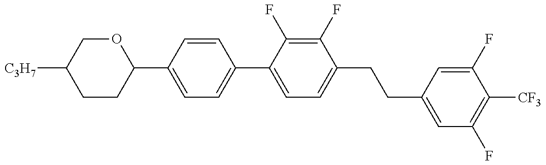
C1(C2=CC=C(C3=CC=C(CCC4=CC(F)=C([CF3])C(F)=C4)C(F)=C3F)C=C2)OCC([C3H7])CC1
